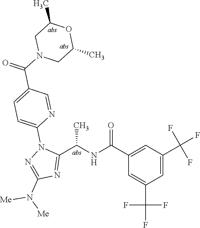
C1(C(=O)NC(C2=NC(N([Me])[Me])=NN2C2=CC=C(C(=O)N3CC(C)OC(C)C3)C=N2)C)=CC(C(F)(F)F)=CC(C(F)(F)F)=C1
